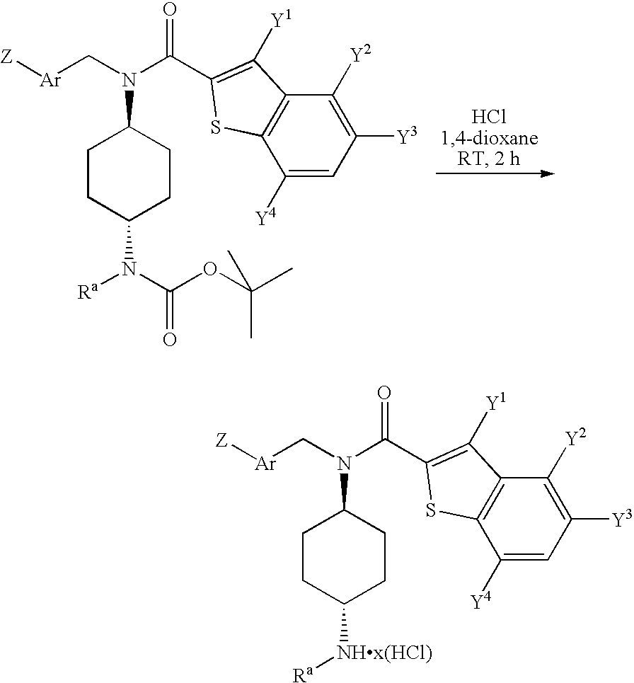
C1CC(N([Ra])C(OC(C)(C)C)=O)CCC1N(C[Ar][Z])C(=O)C1=C([Y1])C2=C(C([Y4])=CC([Y3])=C2[Y2])S1.C1CC([NHx(HCl)][Ra])CCC1N(C[Ar][Z])C(=O)C1=C([Y1])C2=C(C([Y4])=CC([Y3])=C2[Y2])S1
